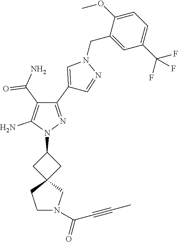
N1(C2CC3(C2)CCN(C(=O)C#CC)C3)N=C(C2=CN(CC3=CC(C(F)(F)F)=CC=C3OC)N=C2)C(C(N)=O)=C1N
